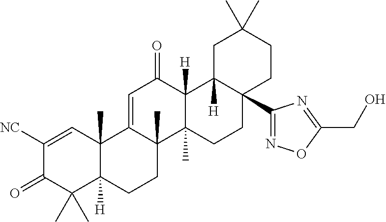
C12(C)C([H])(CCC3(C)C1=CC(=O)C1([H])C3(C)CCC3(C4=NOC(CO)=N4)C1([H])CC(C)(C)CC3)C(C)(C)C(=O)C([NC])=C2
